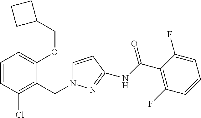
N(C(=O)C1=C(F)C=CC=C1F)C1=NN(CC2=C(Cl)C=CC=C2OCC2CCC2)C=C1
